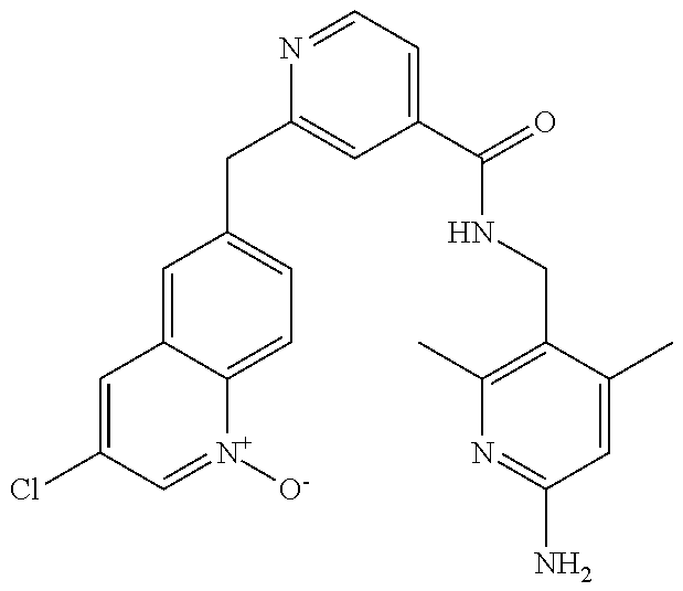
C1=C(Cl)C=[N+]([O-])C2=CC=C(CC3=CC(C(=O)NCC4=C(C)N=C(N)C=C4C)=CC=N3)C=C12
